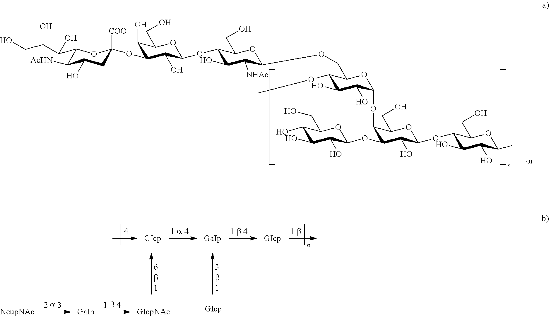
C1C(OC2C(O)C(CO)OC(OC3C(CO)OC(OCC4OC(OC5C(CO)OC(OC6C(CO)OC(C)C(O)C6O)C(O)C5OC5OC(CO)C(O)C(O)C5O)C(O)C(O)C4OC)C([NHAc])C3O)C2O)([COO-])OC(C(C(CO)O)O)C([AcHN])C1O
